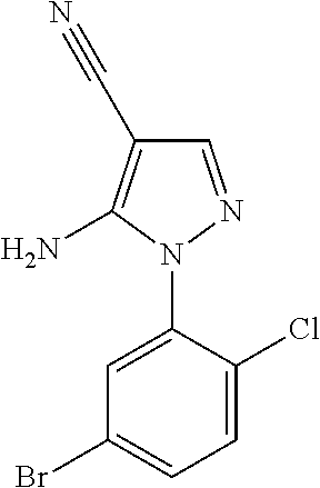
C1=C(N2N=CC(C#N)=C2N)C(Cl)=CC=C1Br
